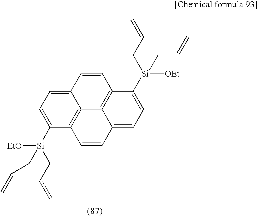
C12=CC=C([Si]([EtO])(CC=C)CC=C)C3=C1C1=C(C=C2)C([Si]([OEt])(CC=C)CC=C)=CC=C1C=C3
